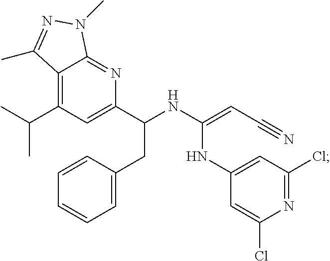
C12=C(C(C)C)C=C(C(NC(=CC#N)NC3=CC(Cl)=NC(Cl)=C3)CC3=CC=CC=C3)N=C1N(C)N=C2C
